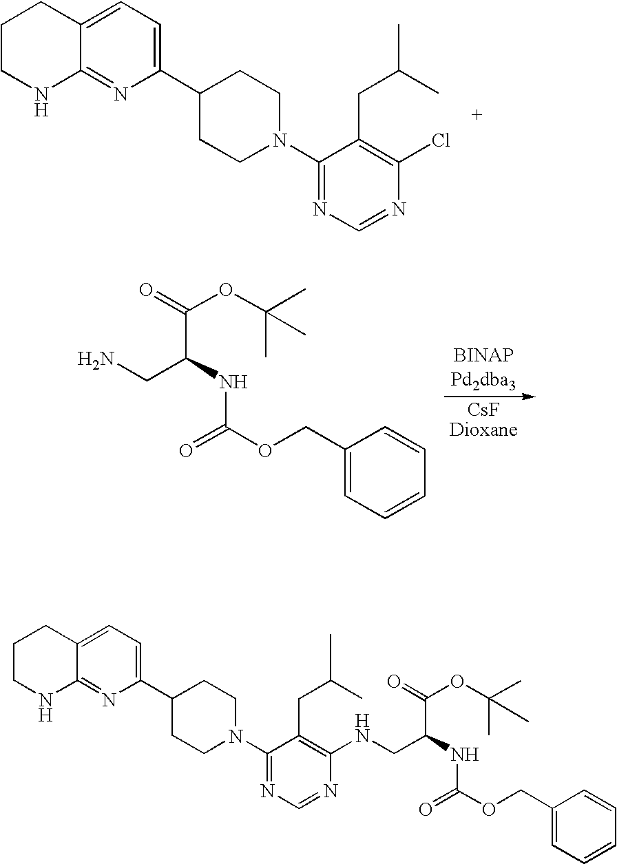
C(C(NC(OCC1=CC=CC=C1)=O)CN)(=O)OC(C)(C)C.C1CNC2=NC(C3CCN(C4=NC=NC(Cl)=C4CC(C)C)CC3)=CC=C2C1.C1CNC2=NC(C3CCN(C4=NC=NC(NCC(C(=O)OC(C)(C)C)NC(OCC5=CC=CC=C5)=O)=C4CC(C)C)CC3)=CC=C2C1
